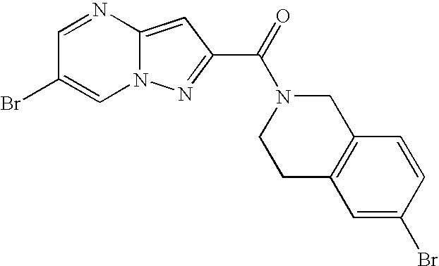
N12C(=CC(C(=O)N3CCC4=C(C3)C=CC(Br)=C4)=N1)N=CC(Br)=C2
